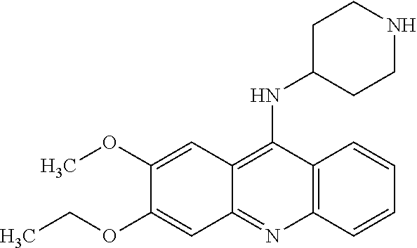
C12=C(C=CC=C1)N=C1C(=C2NC2CCNCC2)C=C(OC)C(OCC)=C1
